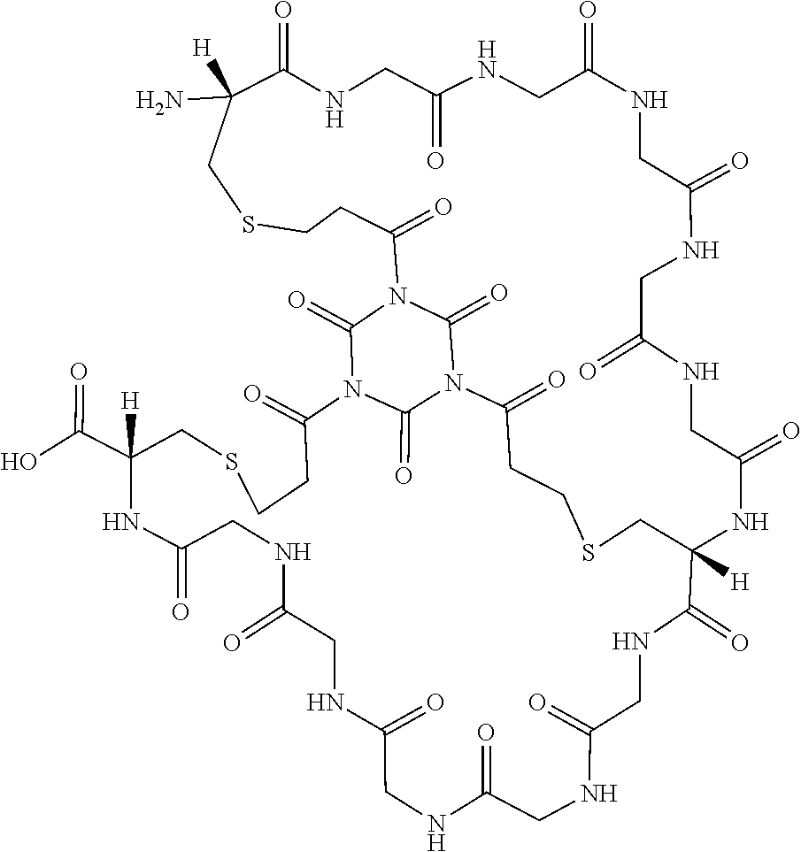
C1CSCC(C(O)=O)([H])NC(=O)CNC(=O)CNC(=O)CNC(=O)CNC(=O)CNC(=O)C2([H])NC(=O)CNC(=O)CNC(=O)CNC(=O)CNC(=O)CNC(=O)C(N)([H])CSCCC(=O)N3C(=O)N(C(=O)CCSC2)C(=O)N(C1=O)C3=O
